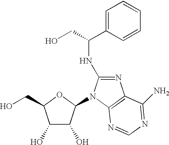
C1(O)C(O)C(N2C(NC(C3=CC=CC=C3)CO)=NC3=C2N=CN=C3N)OC1CO
